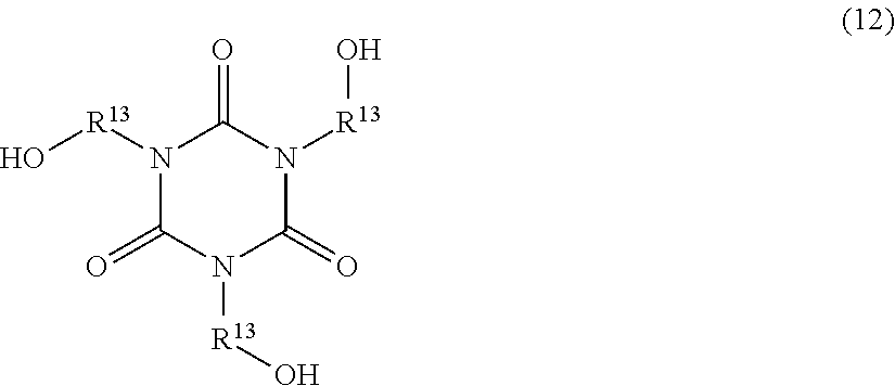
N1([R13]O)C(=O)N([R13]O)C(=O)N([R13]O)C1=O
